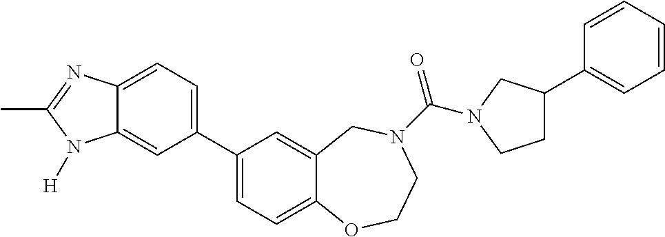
C1(C2=CC=C3C(=C2)N([H])C(C)=N3)=CC=C2C(=C1)CN(C(=O)N1CC(C3=CC=CC=C3)CC1)CCO2
